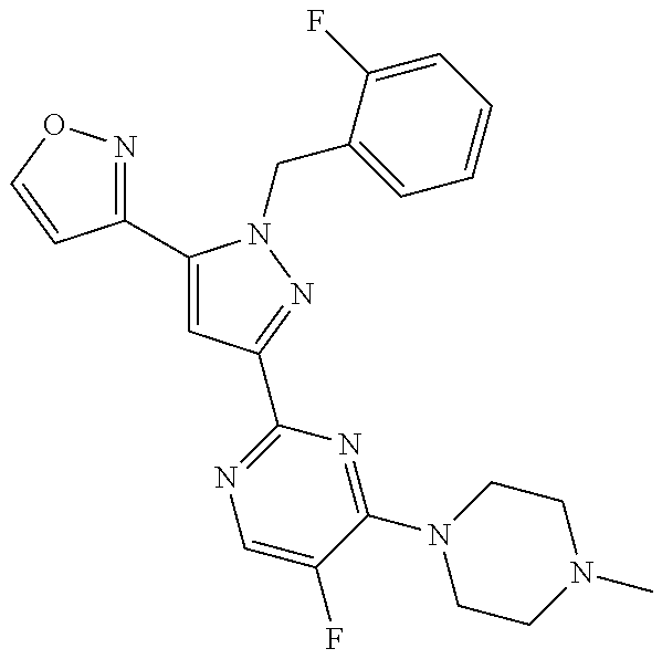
C1(C2=CC(C3=NC=C(F)C(N4CCN(C)CC4)=N3)=NN2CC2=CC=CC=C2F)=NOC=C1
